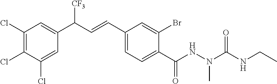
C1(Cl)=C(Cl)C(Cl)=CC(C(C=CC2=CC=C(C(NN(C)C(=O)NCC)=O)C(Br)=C2)[CF3])=C1
